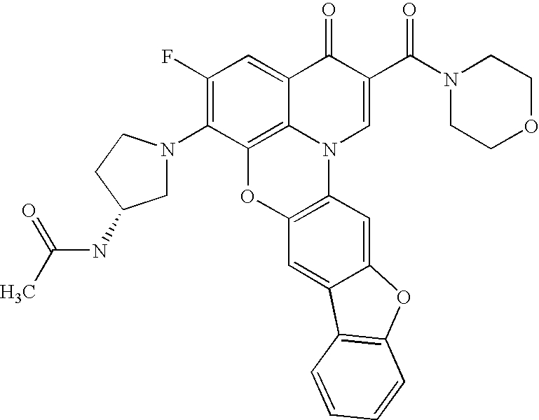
C1(F)=C(N2CC(NC(C)=O)CC2)C2=C3C(=C1)C(=O)C(C(N1CCOCC1)=O)=CN3C1=C(O2)C=C2C(=C1)OC1=C2C=CC=C1
